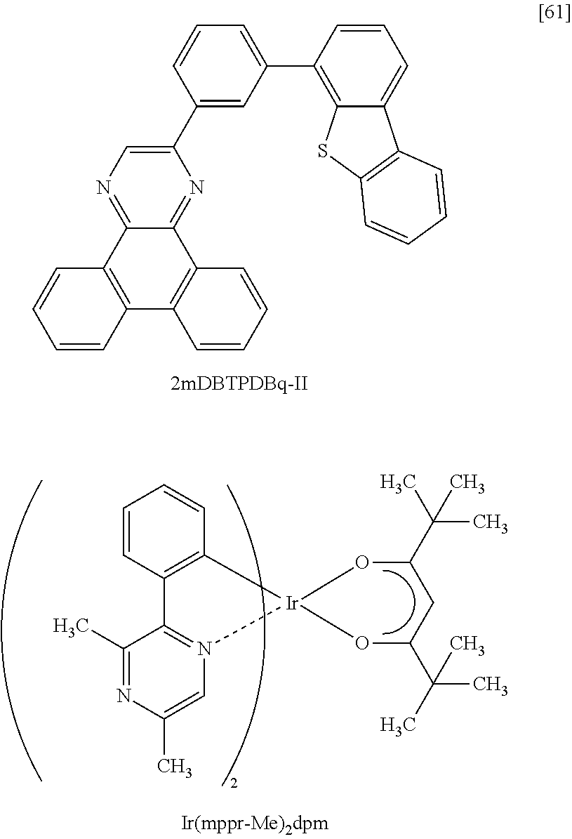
C1(C2=CN=C3C(=N2)C2=C(C4=C3C=CC=C4)C=CC=C2)=CC(C2=C3C(=CC=C2)C2=C(S3)C=CC=C2)=CC=C1.C1=CC2=C(C=C1)[Ir]1(N3=C2C(C)=NC(C)=C3)OC(C(C)(C)C)CC(C(C)(C)C)O1
